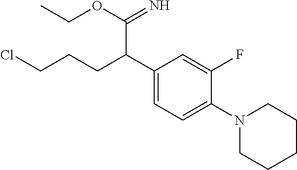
C1(C(CCCCl)C(=N)OCC)=CC=C(N2CCCCC2)C(F)=C1
